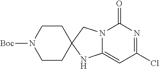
C1(=O)N2C(=CC(Cl)=N1)NC1(C2)CCN([Boc])CC1
